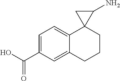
C1=C(C(O)=O)C=C2C(=C1)C1(CCC2)C(N)C1
